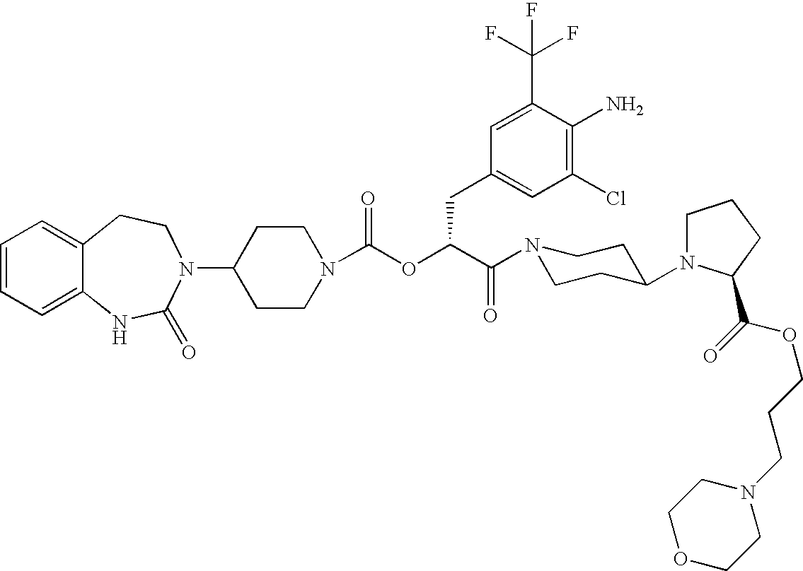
C1=CC=C2C(=C1)CCN(C1CCN(C(OC(C(N3CCC(N4CCCC4C(=O)OCCCN4CCOCC4)CC3)=O)CC3=CC(Cl)=C(N)C(C(F)(F)F)=C3)=O)CC1)C(=O)N2
